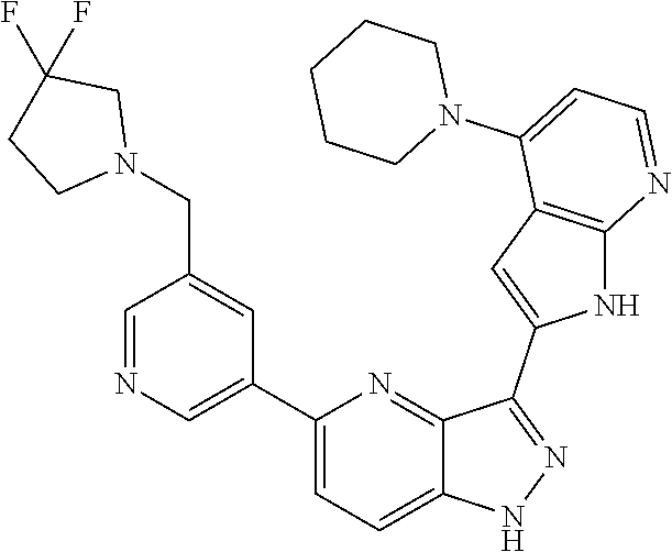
C1(C2=CN=CC(CN3CC(F)(F)CC3)=C2)=CC=C2C(=N1)C(C1=CC3=C(N1)N=CC=C3N1CCCCC1)=NN2
